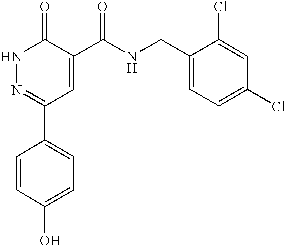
C1=CC(O)=CC=C1C1=NNC(=O)C(C(NCC2=CC=C(Cl)C=C2Cl)=O)=C1
